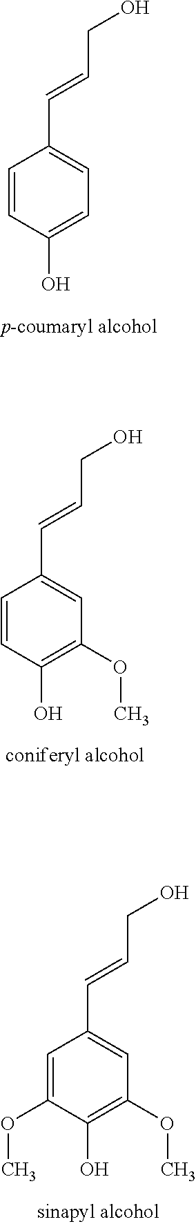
C1=CC(O)=CC=C1C=CCO.C1=CC(O)=C(OC)C=C1C=CCO.C1=C(OC)C(O)=C(OC)C=C1C=CCO
